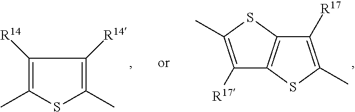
C1([R14])=C(C)SC(C)=C1[R14].C1([R17])=C(C)SC2=C1SC(C)=C2[R17]
